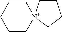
C1C[N+]2(CCC1)CCCC2
